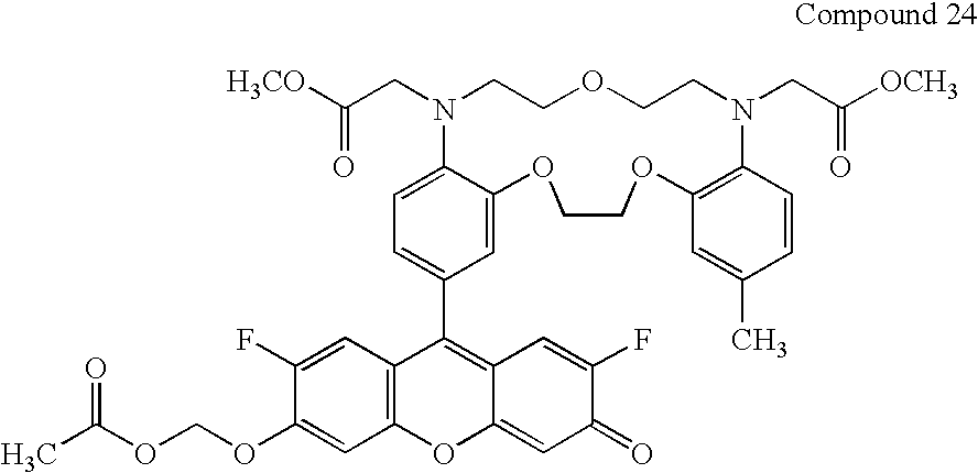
C(CN1CCOCCN(CC([OCH3])=O)C2=C(C=C(C)C=C2)OCCOC2=CC(C3=C4C(=CC(=O)C(F)=C4)OC4=C3C=C(F)C(OCOC(C)=O)=C4)=CC=C12)([H3CO])=O
